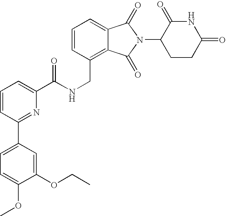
N(CC1=C2C(=CC=C1)C(=O)N(C1CCC(=O)NC1=O)C2=O)C(C1=CC=CC(C2=CC=C(OC)C(OCC)=C2)=N1)=O
